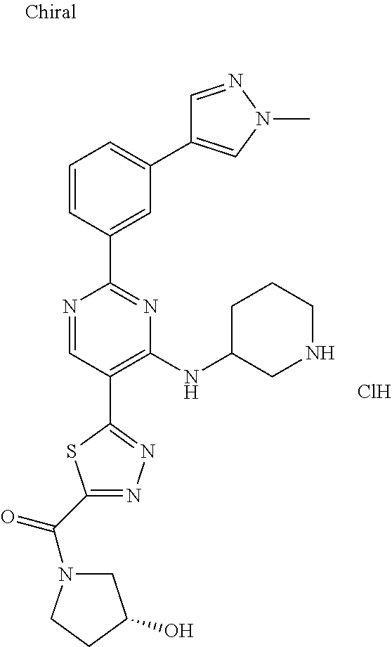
C1=CC(C2=NC(NC3CNCCC3)=C(C3=NN=C(C(=O)N4CC(O)CC4)S3)C=N2)=CC(C2=CN(C)N=C2)=C1.Cl
